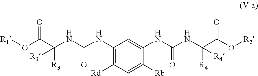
C1(NC(NC([R3])(C(O[R1])=O)[R3])=O)=C([Rd])C=C([Rb])C(NC(NC([R4])(C(O[R2])=O)[R4])=O)=C1
